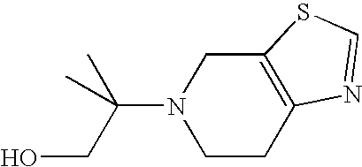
C12=C(CCN(C(C)(CO)C)C1)N=CS2
